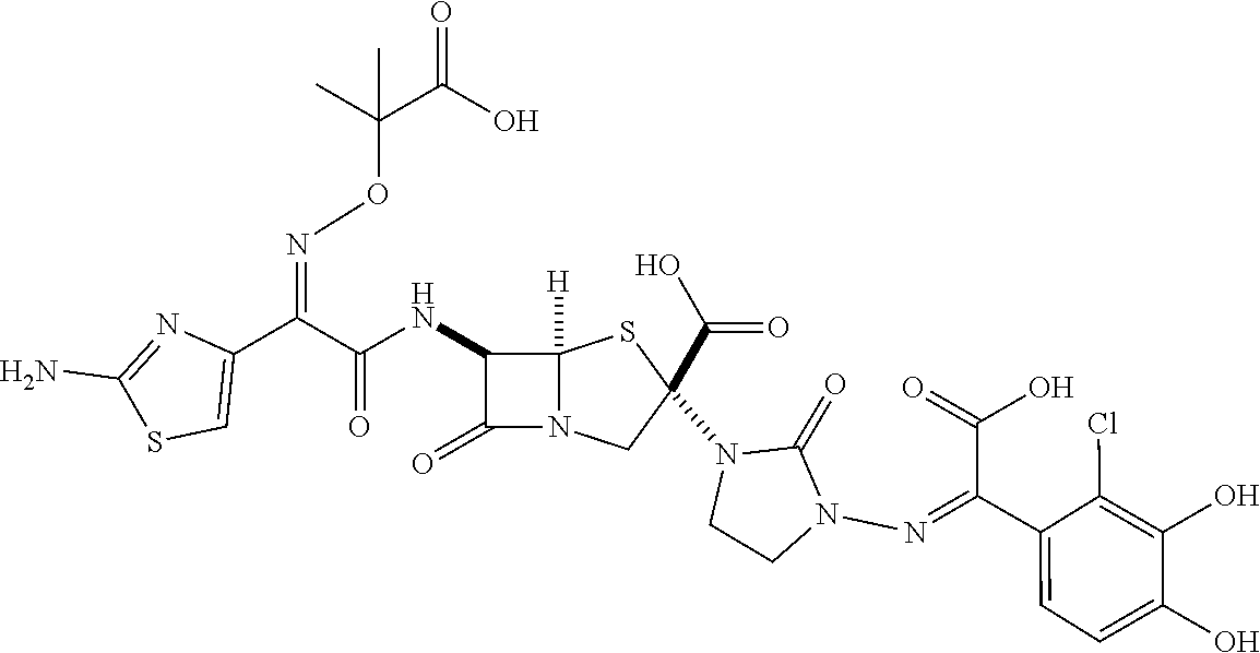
C(=O)(NC1C(=O)N2C1([H])SC(N1CCN(N=C(C3=CC=C(O)C(O)=C3Cl)C(O)=O)C1=O)(C(O)=O)C2)C(C1=CSC(N)=N1)=NOC(C(O)=O)(C)C
